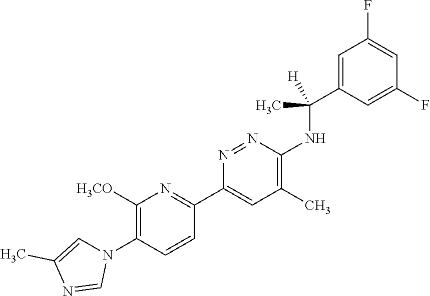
C1([H3CO])=C(N2C=C(C)N=C2)C=CC(C2=CC(C)=C(NC(C3=CC(F)=CC(F)=C3)([H])C)N=N2)=N1
